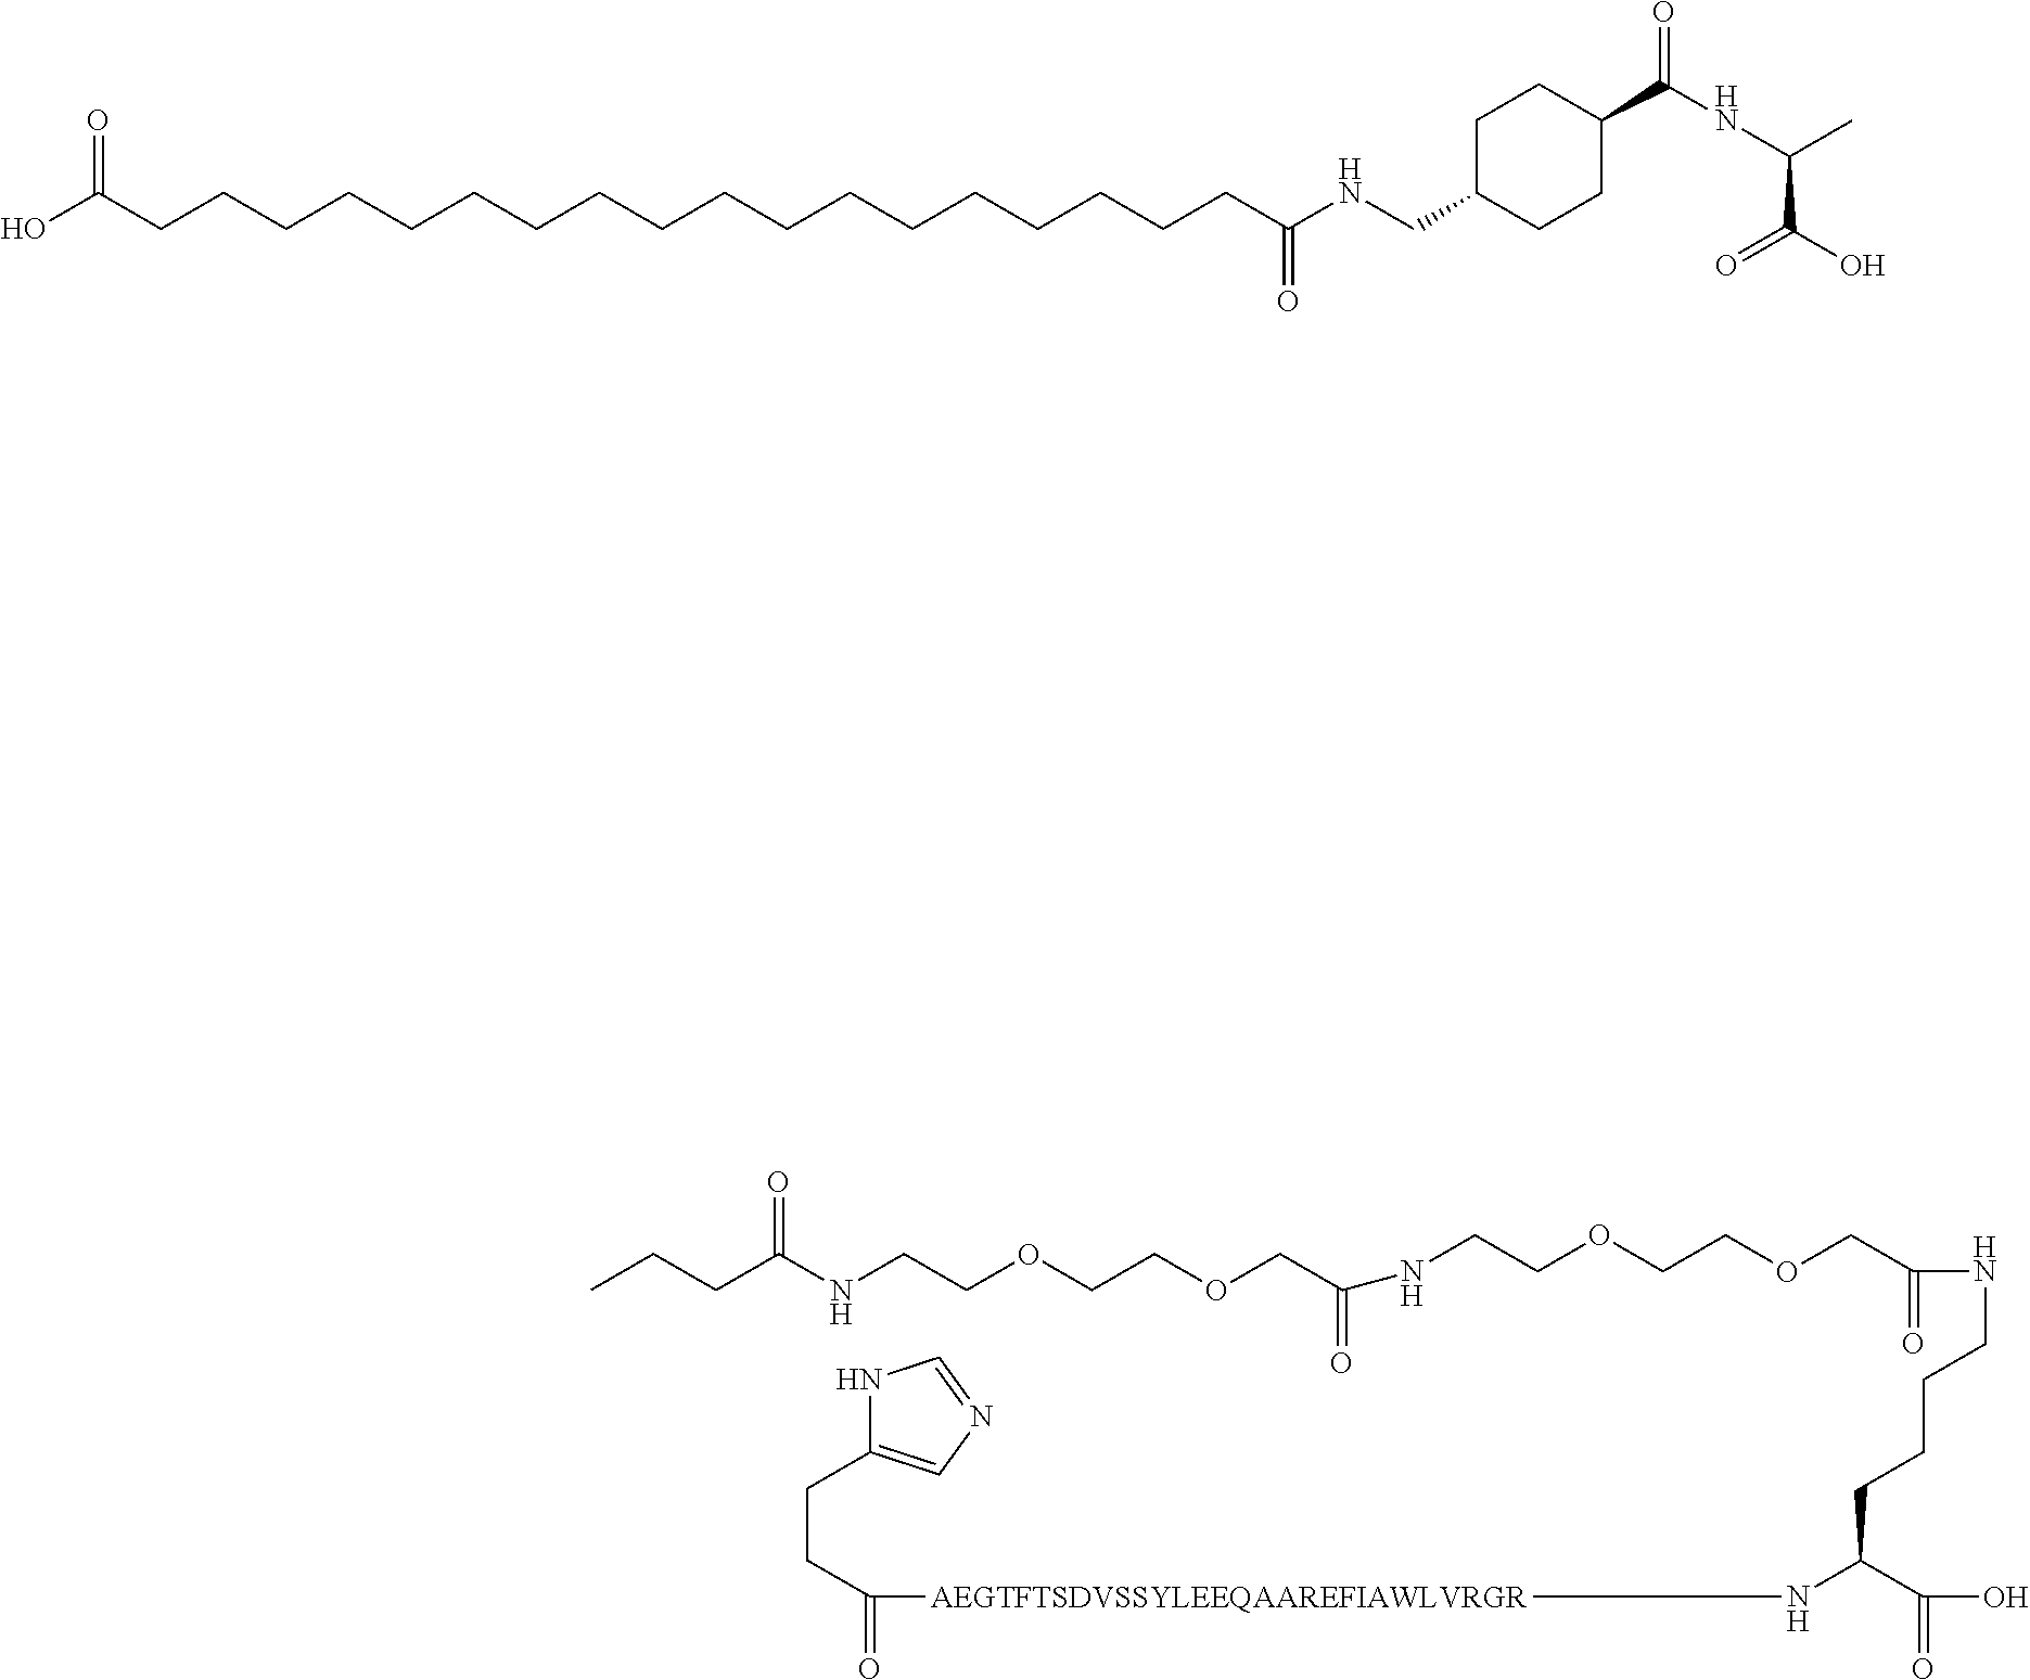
N1C(CCC(=O)[AEGTFTSDVSSYLEEQAAREFIAWLVRGR]NC(C(O)=O)CCCCNC(=O)COCCOCCNC(COCCOCCNC(CCC)=O)=O)=CN=C1.OC(CCCCCCCCCCCCCCCCCCC(NCC1CCC(C(NC(C)C(O)=O)=O)CC1)=O)=O
